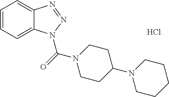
C1=CC=C2C(=C1)N=NN2C(=O)N1CCC(N2CCCCC2)CC1.Cl
